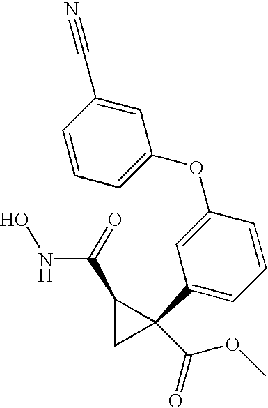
ONC(C1CC1(C(OC)=O)C1=CC=CC(OC2=CC=CC(C#N)=C2)=C1)=O
